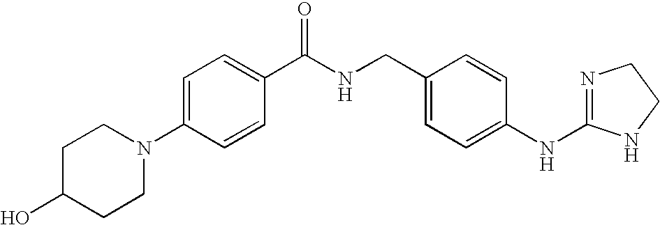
C1=C(N2CCC(O)CC2)C=CC(C(NCC2=CC=C(NC3=NCCN3)C=C2)=O)=C1
